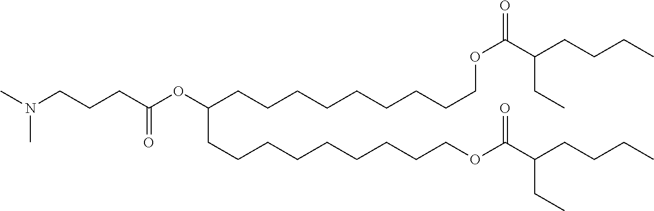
N(CCCC(OC(CCCCCCCCCOC(=O)C(CCCC)CC)CCCCCCCCCOC(C(CCCC)CC)=O)=O)(C)C
